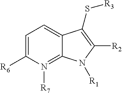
C1=C([R6])N([R7])=C2C(=C1)C(S[R3])=C([R2])N2[R1]
